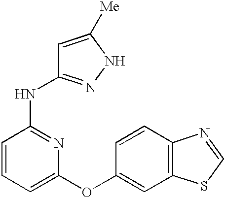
C1=CC(NC2=NNC([Me])=C2)=NC(OC2=CC3=C(C=C2)N=CS3)=C1
